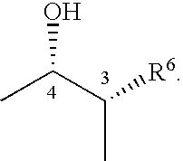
CC(C(C)[R6])O
